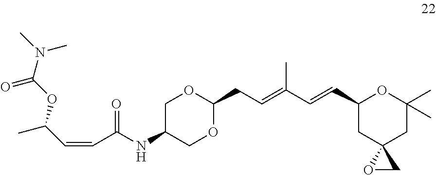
C1C(NC(C=CC(OC(=O)N(C)C)C)=O)COC(CC=C(C=CC2CC3(CC(C)(C)O2)OC3)C)O1
